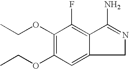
C1N=C(N)C2=C(F)C(OCC)=C(OCC)C=C12
